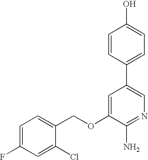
C1=CC(C2=CN=C(N)C(OCC3=CC=C(F)C=C3Cl)=C2)=CC=C1O
